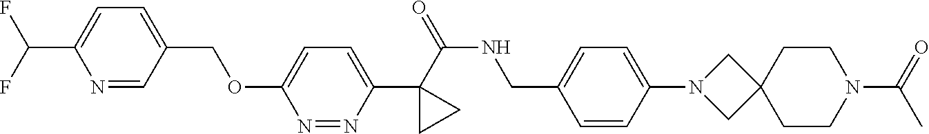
C(C1=CC=C(C(F)F)N=C1)OC1=CC=C(C2(C(NCC3=CC=C(N4CC5(C4)CCN(C(C)=O)CC5)C=C3)=O)CC2)N=N1
